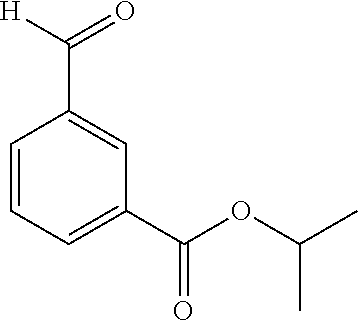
C1=CC=C(C(OC(C)C)=O)C=C1C([H])=O
